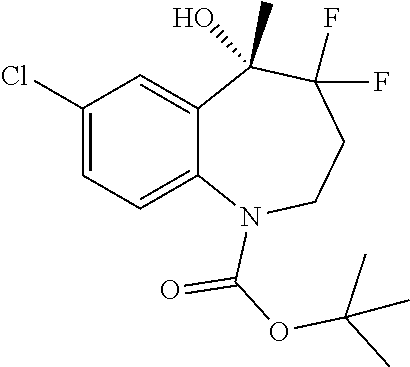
C1(Cl)=CC=C2C(=C1)C(O)(C)C(F)(F)CCN2C(=O)OC(C)(C)C
